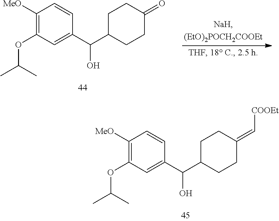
C1([MeO])=C(OC(C)C)C=C(C(O)C2CCC(=O)CC2)C=C1.C1([MeO])=C(OC(C)C)C=C(C(O)C2CCC(=C[COOEt])CC2)C=C1
